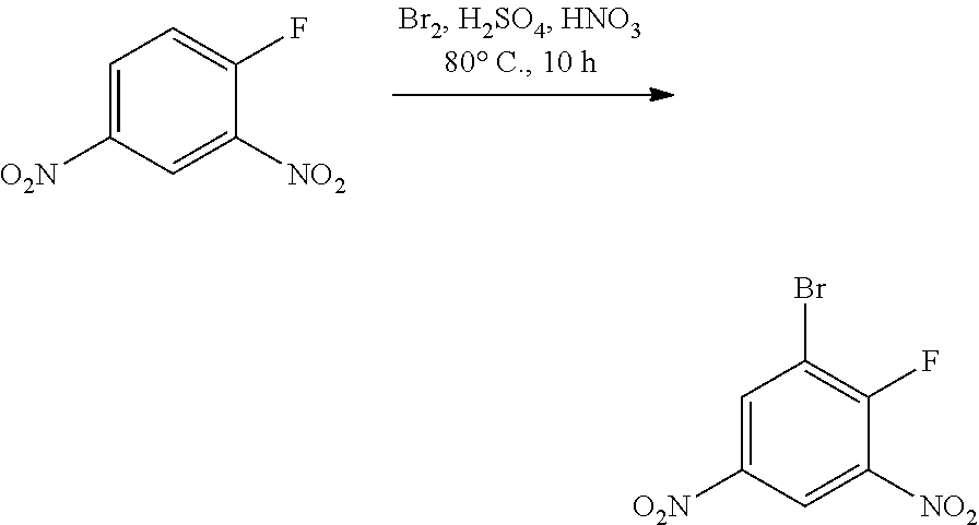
C1=C([O2N])C=C([NO2])C(F)=C1.C1=C([O2N])C=C([NO2])C(F)=C1Br
